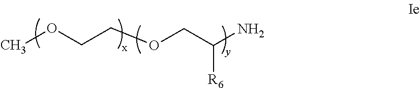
COCCOCC(N)[R6]
